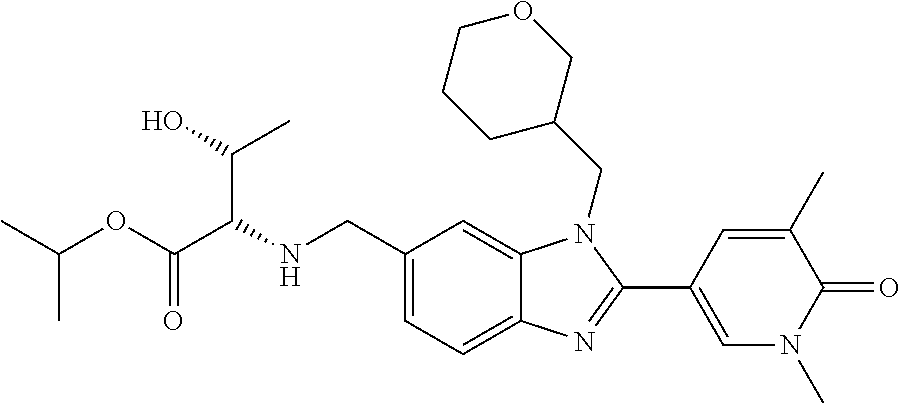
N(CC1=CC=C2C(=C1)N(CC1COCCC1)C(C1=CN(C)C(=O)C(C)=C1)=N2)C(C(OC(C)C)=O)C(O)C
